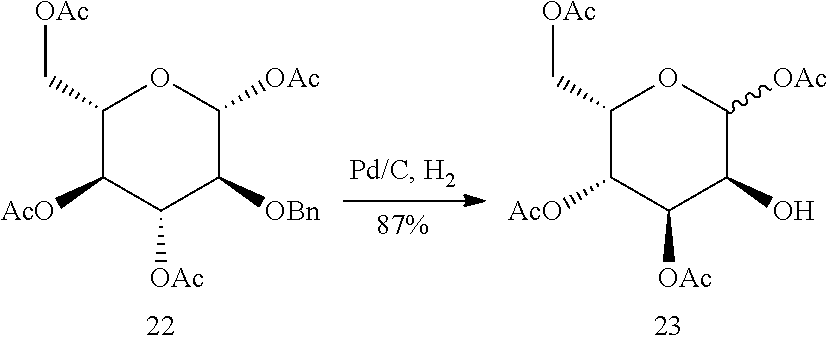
C1(C[OAc])C([AcO])C([OAc])C([OBn])C([OAc])O1.C1(C[OAc])C([AcO])C([OAc])C(O)C([OAc])O1
